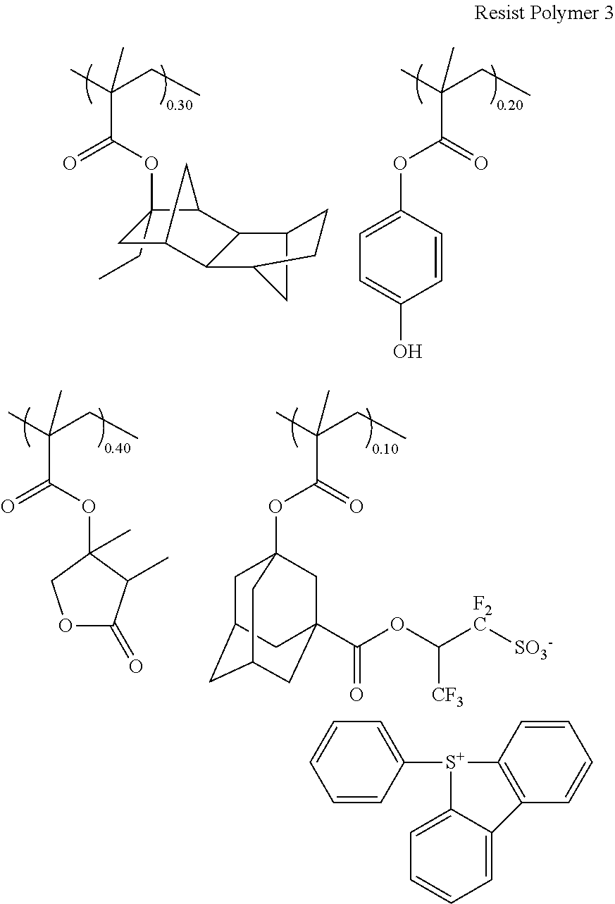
C1(CC)(OC(C(CC)(C)C)=O)CC2C3C(C1C2)C1CC3CC1.C(CC)(C)(C(=O)OC1=CC=C(O)C=C1)C.C1(OC(C(CC)(C)C)=O)(C)COC(=O)C1C.C(CC)(C)(C(=O)OC12CC3CC(CC(C(OC([F2C][SO3-])[CF3])=O)(C1)C3)C2)C.C1([S+]2C3=C(C=CC=C3)C3=CC=CC=C23)=CC=CC=C1
